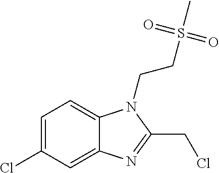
C1=C(Cl)C=C2C(=C1)N(CCS(C)(=O)=O)C(CCl)=N2
